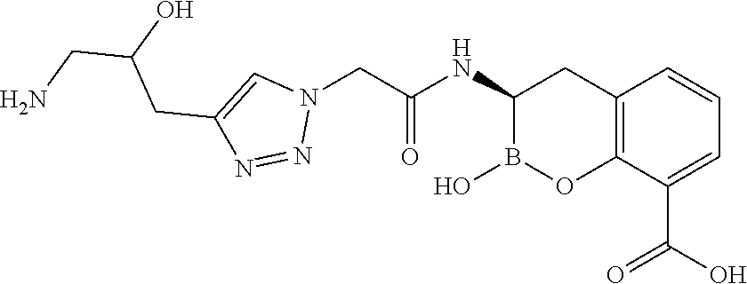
C12=C(C(C(O)=O)=CC=C1)OB(O)C(NC(=O)CN1C=C(CC(CN)O)N=N1)C2
